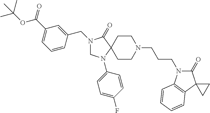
N1(CC2=CC(C(OC(C)(C)C)=O)=CC=C2)CN(C2=CC=C(F)C=C2)C2(C1=O)CCN(CCCN1C(=O)C3(C4=C1C=CC=C4)CC3)CC2
